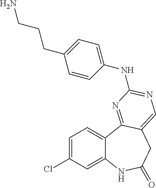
C1=C(Cl)C=C2C(=C1)C1=NC(NC3=CC=C(CCCN)C=C3)=NC=C1CC(=O)N2
